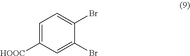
C1=C([HOOC])C=C(Br)C(Br)=C1
